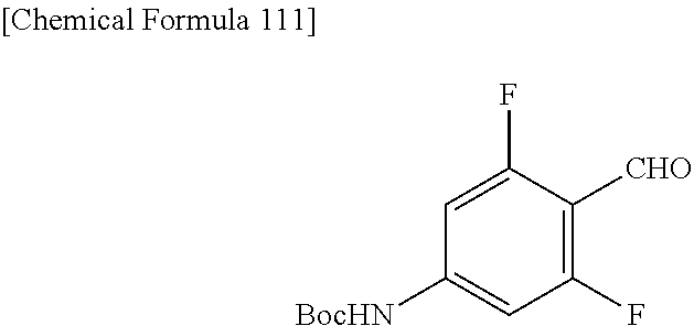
C1=C(F)C([CHO])=C(F)C=C1[BocHN]
